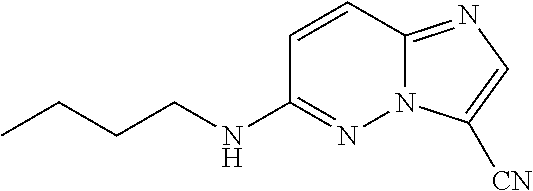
C1=CC2=NC=C([CN])N2N=C1NCCCC
